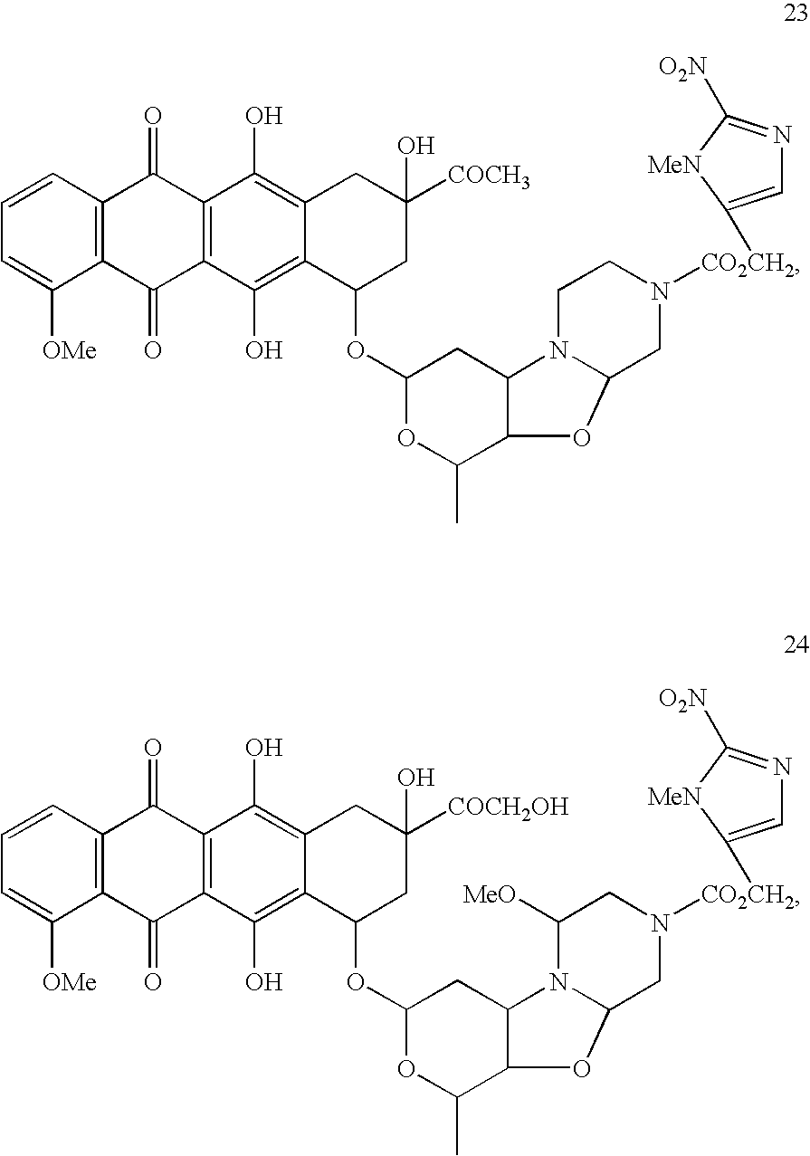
C1=CC2=C(C([OMe])=C1)C(=O)C1=C(C2=O)C(O)=C2C(=C1O)C(OC1OC(C)C3C(C1)N1C(O3)CN([CO2CH2]C3=CN=C([O2N])[MeN]3)CC1)CC([COCH3])(O)C2.C1=CC2=C(C([OMe])=C1)C(=O)C1=C(C2=O)C(O)=C2C(=C1O)C(OC1OC(C)C3C(C1)N1C(O3)CN([CO2CH2]C3=CN=C([O2N])[MeN]3)CC1[MeO])CC([COCH2OH])(O)C2
